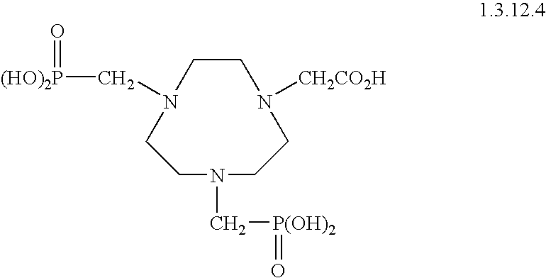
C1CN([CH2CO2H])CCN(C[P(OH)2]=O)CCN1C[(HO)2P]=O
